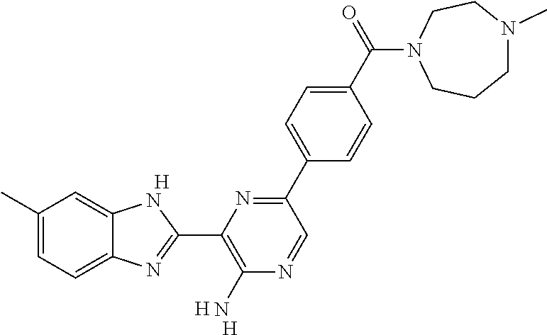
[H].[H].[H].C1(C)=CC=C2C(=C1)NC(C1=C(N)N=CC(C3=CC=C(C(=O)N4CCN(C)CCC4)C=C3)=N1)=N2
